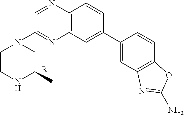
C1=C(C2=CC3=C(N=CC(N4CCNC(C)C4)=N3)C=C2)C=CC2=C1N=C(N)O2.[R]
